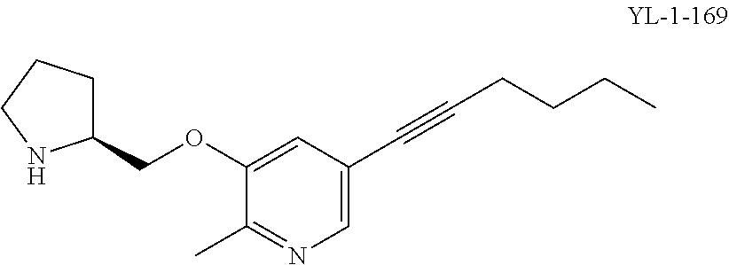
C1=C(C#CCCCC)C=C(OCC2CCCN2)C(C)=N1
